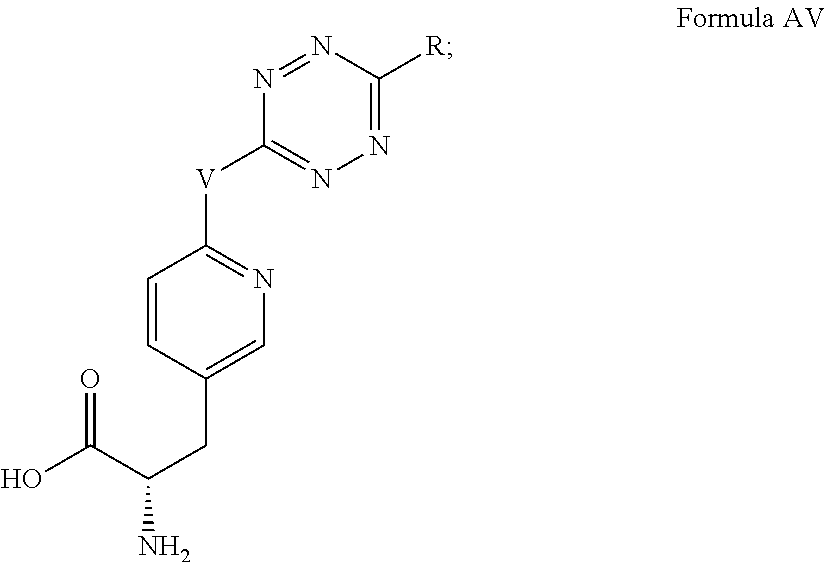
C1=CC(CC(N)C(O)=O)=CN=C1[V]C1=NN=C([R])N=N1
